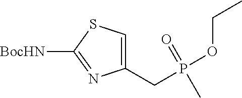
C1(CP(OCC)(=O)C)=CSC([BocHN])=N1
